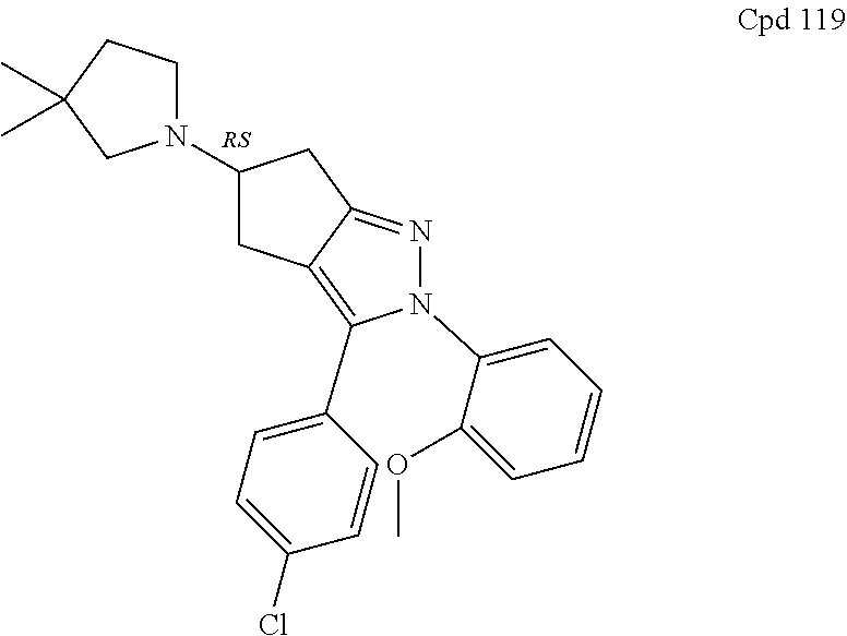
N1(C2CC3=C(C4=CC=C(Cl)C=C4)N(C4=CC=CC=C4OC)N=C3C2)CCC(C)(C)C1
